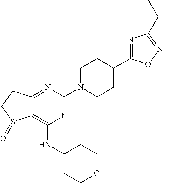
C12=NC(N3CCC(C4=NC(C(C)C)=NO4)CC3)=NC(NC3CCOCC3)=C1S(=O)CC2
